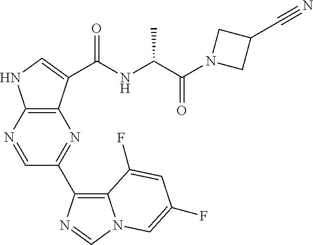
C12=C(N=CC(C3=C4N(C=N3)C=C(F)C=C4F)=N1)NC=C2C(=O)NC(C(N1CC(C#N)C1)=O)C
